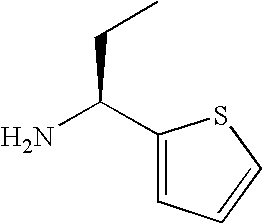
C1(C(N)CC)=CC=CS1
